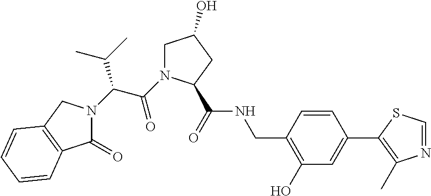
N1=CSC(C2=CC(O)=C(CNC(=O)C3N(C(C(N4C(=O)C5=C(C4)C=CC=C5)C(C)C)=O)CC(O)C3)C=C2)=C1C
